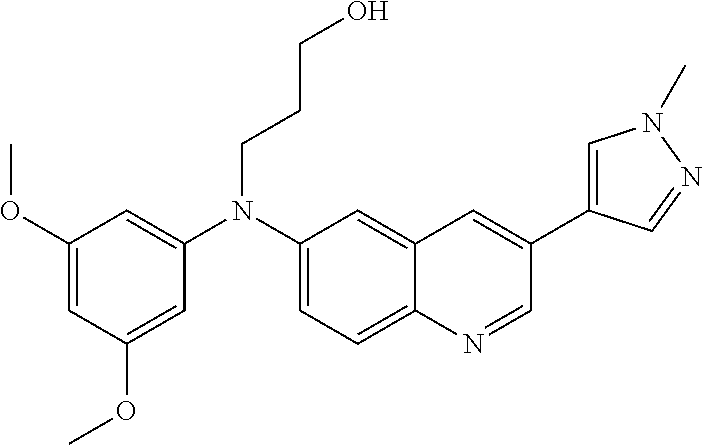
C1(N(C2=CC(OC)=CC(OC)=C2)CCCO)=CC=C2C(=C1)C=C(C1=CN(C)N=C1)C=N2
